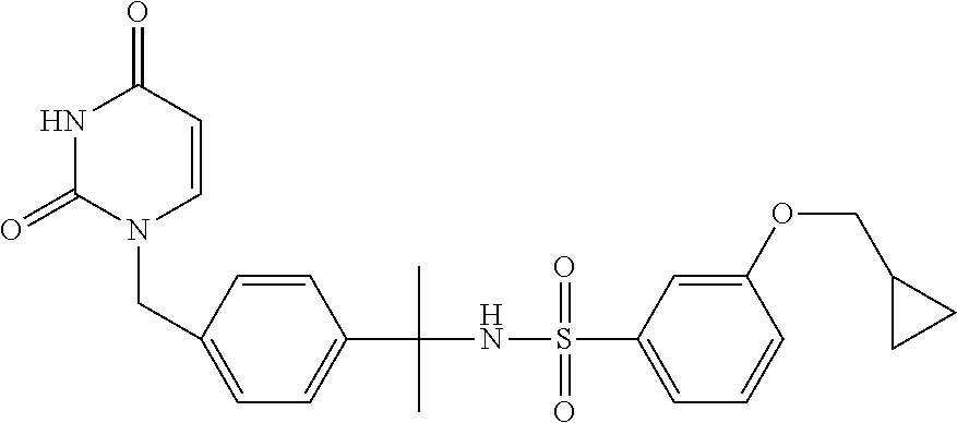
N1C(=O)N(CC2=CC=C(C(NS(C3=CC=CC(OCC4CC4)=C3)(=O)=O)(C)C)C=C2)C=CC1=O
